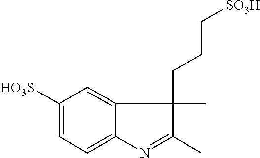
C1([HO3S])=CC=C2C(=C1)C(C)(CCC[SO3H])C(C)=N2
